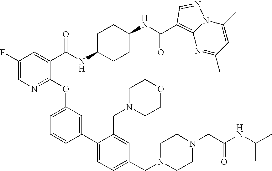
C(NC1CCC(NC(C2=CC(F)=CN=C2OC2=CC=CC(C3=CC=C(CN4CCN(CC(NC(C)C)=O)CC4)C=C3CN3CCOCC3)=C2)=O)CC1)(=O)C1=C2N=C(C)C=C(C)N2N=C1
